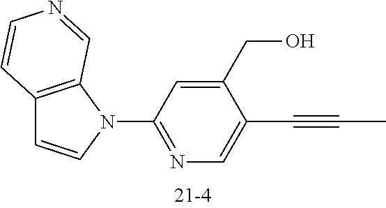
C12=C(N(C3=NC=C(C#CC)C(CO)=C3)C=C1)C=NC=C2
